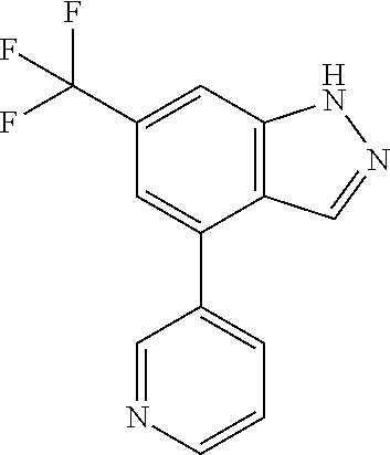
C12=C(C=C(C(F)(F)F)C=C1C1=CC=CN=C1)NN=C2
